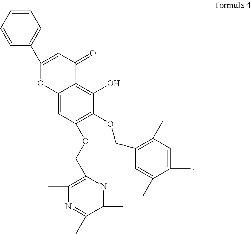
C1=CC=CC(C2=CC(=O)C3=C(O)C(OCC4=C(C)C=C(C)C(C)=C4)=C(OCC4=C(C)N=C(C)C(C)=N4)C=C3O2)=C1
